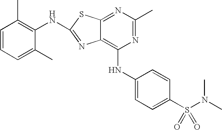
N1=C(C)N=C2C(=C1NC1=CC=C(S(N(C)C)(=O)=O)C=C1)N=C(NC1=C(C)C=CC=C1C)S2
